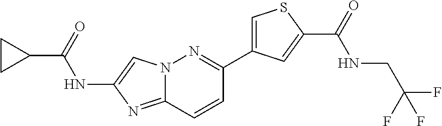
N12C(=NC(NC(C3CC3)=O)=C1)C=CC(C1=CSC(C(=O)NCC(F)(F)F)=C1)=N2
